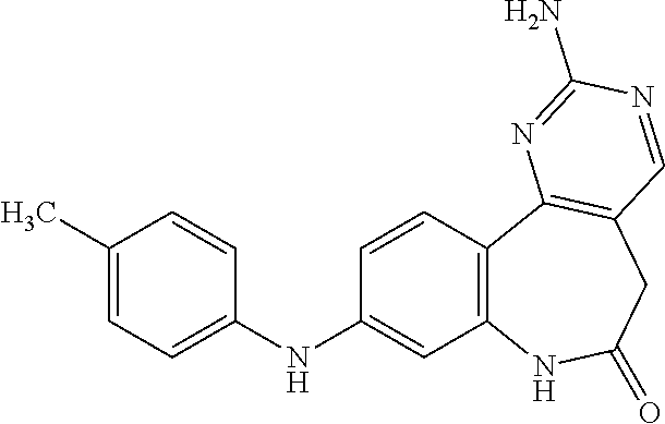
C12=C(C3=C(CC(=O)N1)C=NC(N)=N3)C=CC(NC1=CC=C(C)C=C1)=C2
